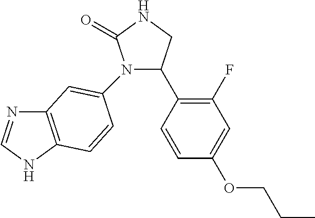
N1(C2=CC3=C(NC=N3)C=C2)C(C2=C(F)C=C(OCCC)C=C2)CNC1=O
